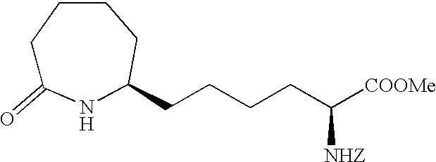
C1C(=O)NC(CCCCC([COOMe])[NHZ])CCC1
